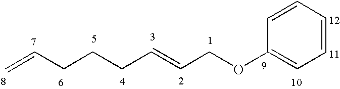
C=CCCCC=CCOC1=CC=CC=C1
